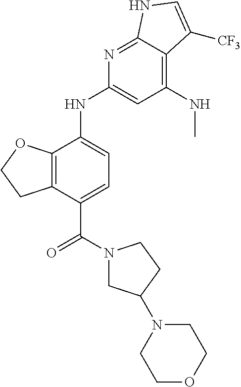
C(C1=CC=C(NC2=CC(NC)=C3C(=N2)NC=C3[CF3])C2=C1CCO2)(=O)N1CC(N2CCOCC2)CC1
